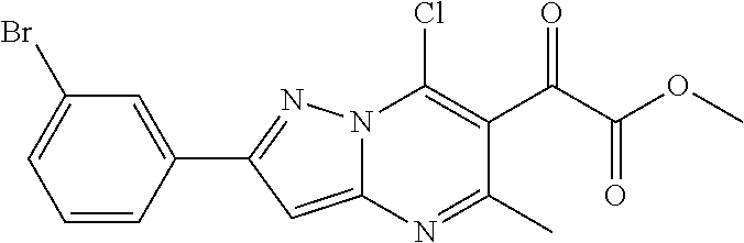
C1=CC(C2=NN3C(=C2)N=C(C)C(C(C(OC)=O)=O)=C3Cl)=CC(Br)=C1
